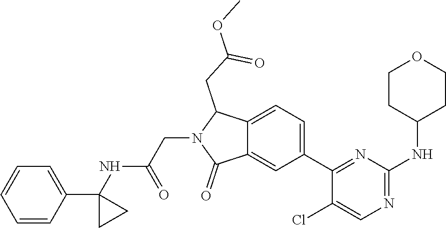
C1(C2=NC(NC3CCOCC3)=NC=C2Cl)=CC=C2C(=C1)C(=O)N(CC(NC1(C3=CC=CC=C3)CC1)=O)C2CC(=O)OC
